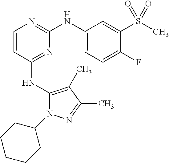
C1=CC(NC2=C(C)C(C)=NN2C2CCCCC2)=NC(NC2=CC=C(F)C(S(C)(=O)=O)=C2)=N1
